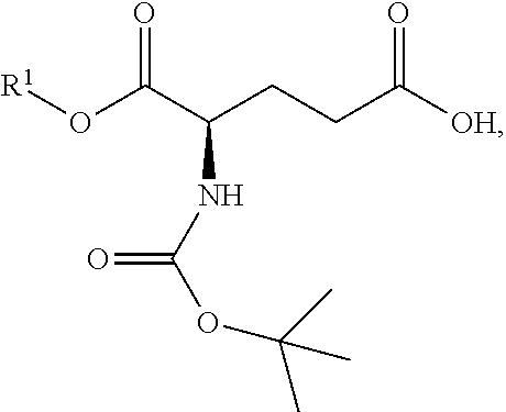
[R1]OC(C(CCC([OH])=O)NC(OC(C)(C)C)=O)=O
